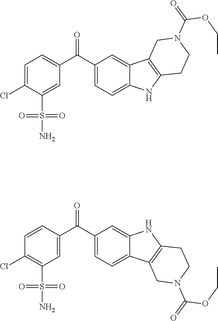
C1=C(Cl)C(S(=O)(=O)N)=CC(C(C2=CC=C3C(=C2)C2=C(N3)CCN(C(OCC)=O)C2)=O)=C1.C1=CC(C(=O)C2=CC=C3C(=C2)NC2=C3CN(C(OCC)=O)CC2)=CC(S(=O)(=O)N)=C1Cl
